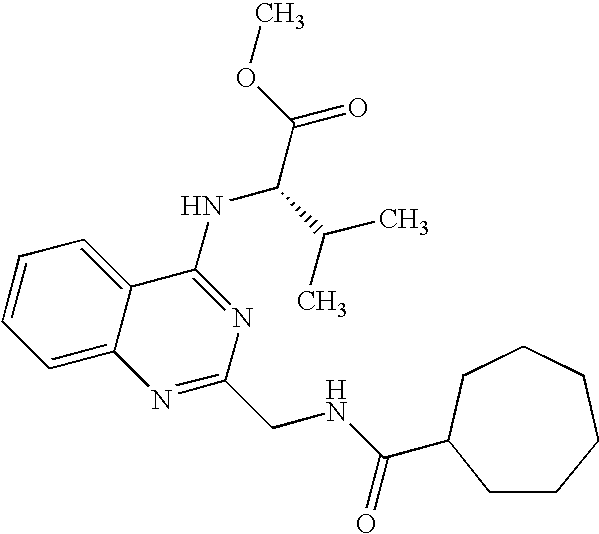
C12=CC=CC=C1C(NC(C(=O)OC)C(C)C)=NC(CNC(=O)C1CCCCCC1)=N2
